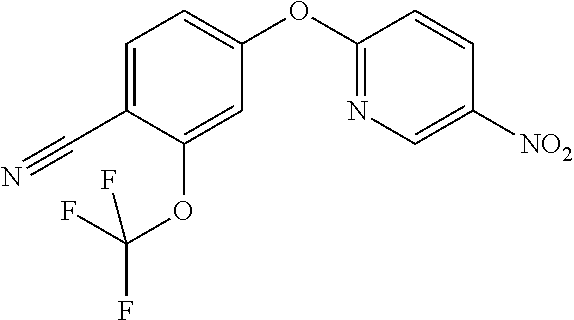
C1(C#N)=CC=C(OC2=NC=C([NO2])C=C2)C=C1OC(F)(F)F
